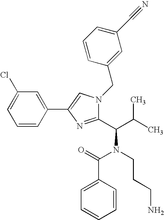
C1(Cl)=CC=CC(C2=CN(CC3=CC(C#N)=CC=C3)C(C(C(C)C)N(CCCN)C(=O)C3=CC=CC=C3)=N2)=C1
